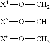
[X4]OCC(CO[X6])O[X5]
